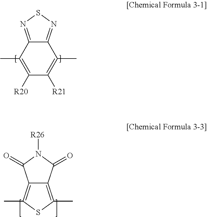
C12=NSN=C1C(C)=C([R20])C([R21])=C2C.C12=C(C)SC(C)=C1C(=O)N([R26])C2=O
